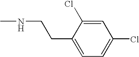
CNCCC1=CC=C(Cl)C=C1Cl
